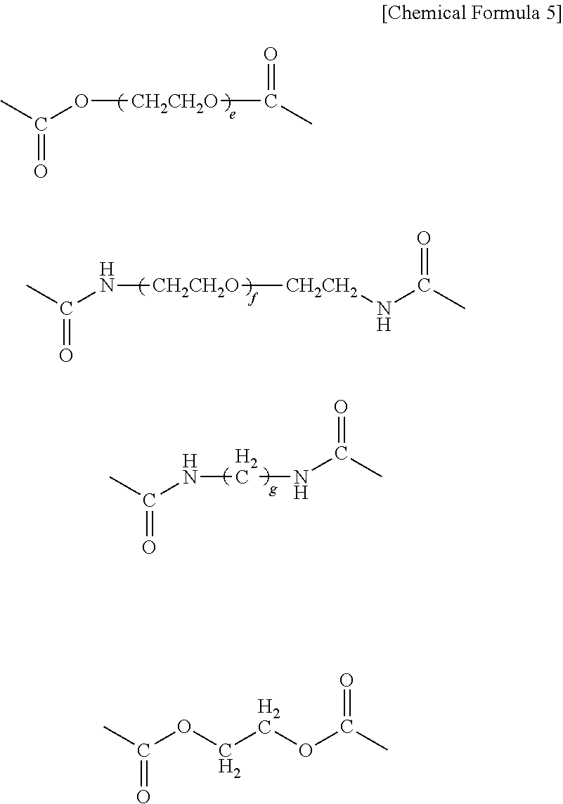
CC(O[CH2CH2O]C(=O)C)=O.CC(N[CH2CH2O][CH2CH2]NC(C)=O)=O.CC(NCNC(=O)C)=O.CC(OCCOC(C)=O)=O
